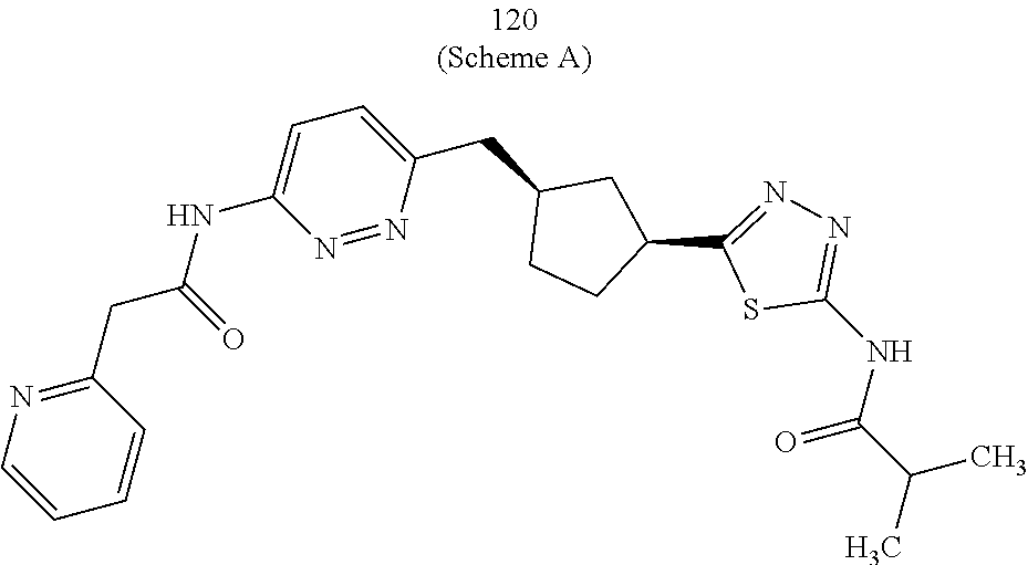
C1(CC2CCC(C3=NN=C(NC(C(C)C)=O)S3)C2)=CC=C(NC(CC2=NC=CC=C2)=O)N=N1
